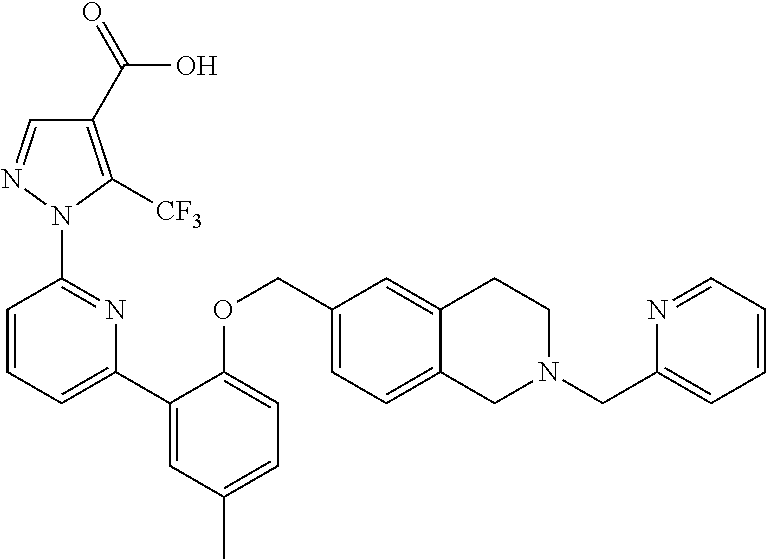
C1(C(=O)O)=C([CF3])N(C2=NC(C3=CC(C)=CC=C3OCC3=CC=C4C(=C3)CCN(CC3=CC=CC=N3)C4)=CC=C2)N=C1
